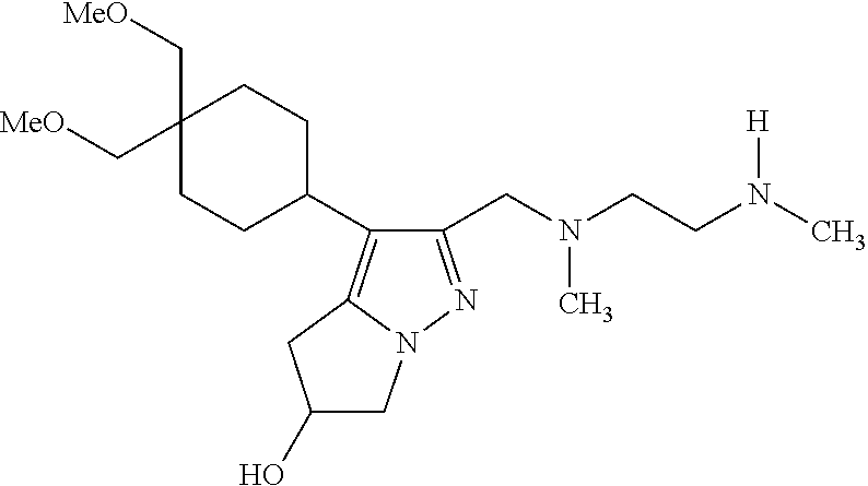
C1(CN(CCN(C)[H])C)=NN2C(=C1C1CCC(C[OMe])(C[OMe])CC1)CC(O)C2
